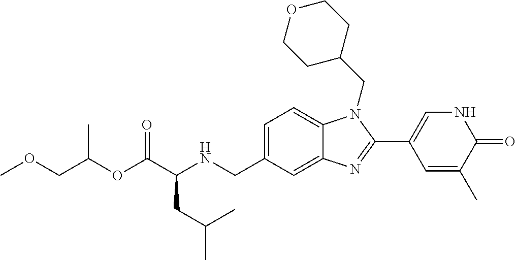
C(OC(C(NCC1=CC=C2C(=C1)N=C(C1=CNC(=O)C(C)=C1)N2CC1CCOCC1)CC(C)C)=O)(COC)C
